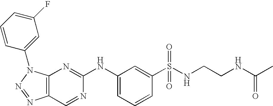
C12=C(N(C3=CC(F)=CC=C3)N=N1)N=C(NC1=CC=CC(S(NCCNC(C)=O)(=O)=O)=C1)N=C2
